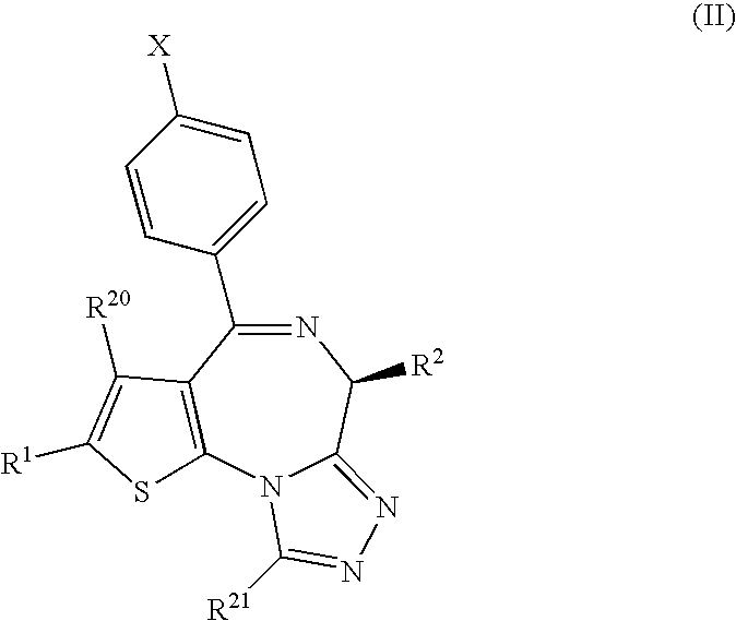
N1=C(C2=CC=C([X])C=C2)C2=C(N3C(=NN=C3[R21])C1[R2])SC([R1])=C2[R20]
